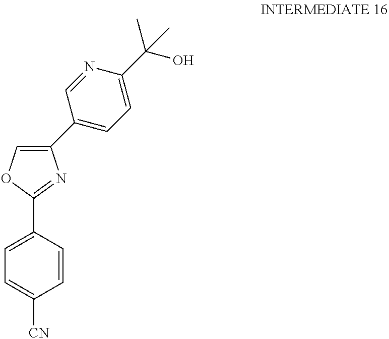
C1=C([CN])C=CC(C2=NC(C3=CC=C(C(O)(C)C)N=C3)=CO2)=C1
